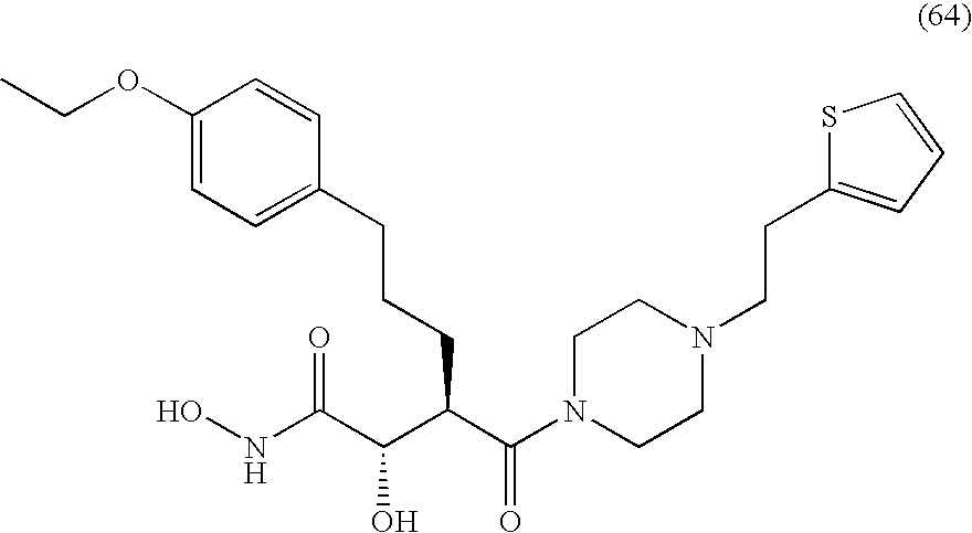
ONC(C(C(C(N1CCN(CCC2=CC=CS2)CC1)=O)CCCC1=CC=C(OCC)C=C1)O)=O
